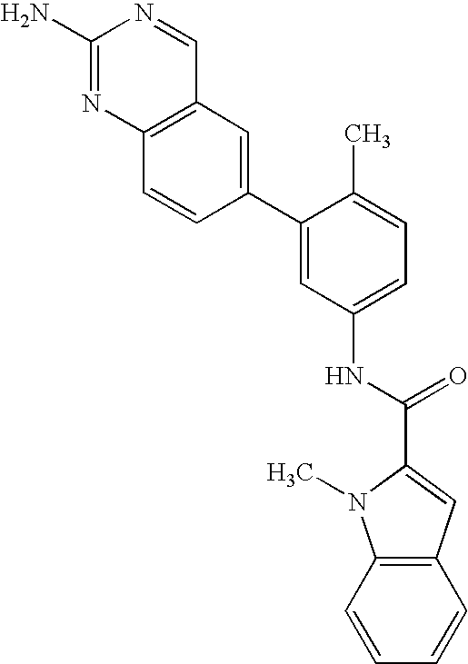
C1(N)=NC2=C(C=N1)C=C(C1=CC(NC(=O)C3=CC4=C(N3C)C=CC=C4)=CC=C1C)C=C2
